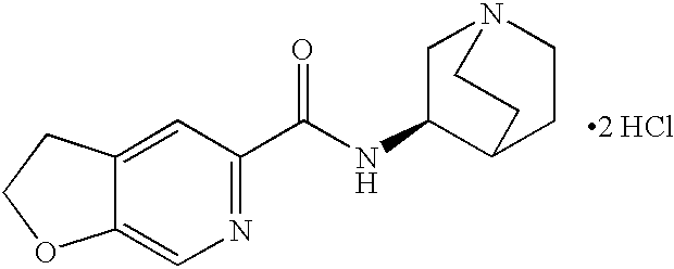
N1=C(C(NC2C3CCN(C2)CC3)=O)C=C2C(=C1)OCC2.[2 HCl]
